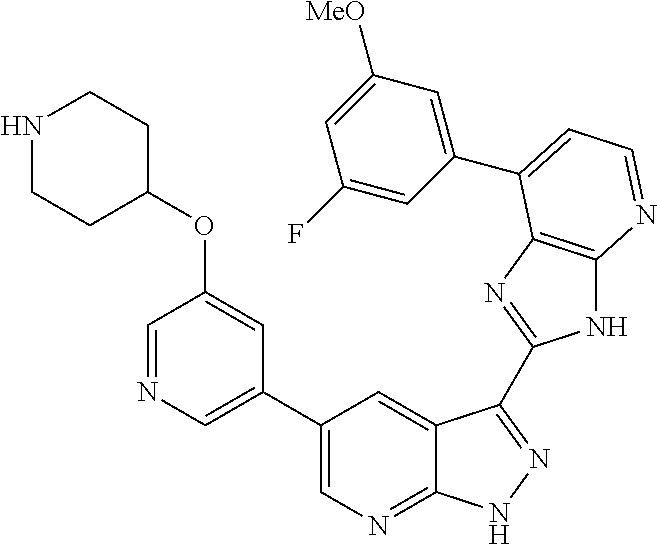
C1(C2=CN=CC(OC3CCNCC3)=C2)=CN=C2C(=C1)C(C1=NC3=C(N1)N=CC=C3C1=CC([MeO])=CC(F)=C1)=NN2
